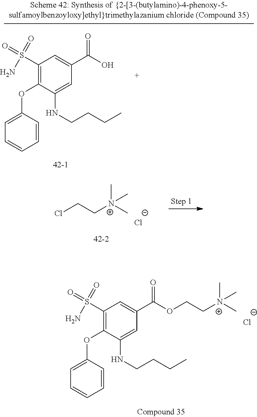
C[N+](CCCl)(C)C.[Cl-].[N+](C)(C)(CCOC(C1=CC(S(=O)(N)=O)=C(OC2=CC=CC=C2)C(NCCCC)=C1)=O)C.[Cl-].O=S(N)(=O)C1=C(OC2=CC=CC=C2)C(NCCCC)=CC(C(=O)O)=C1
